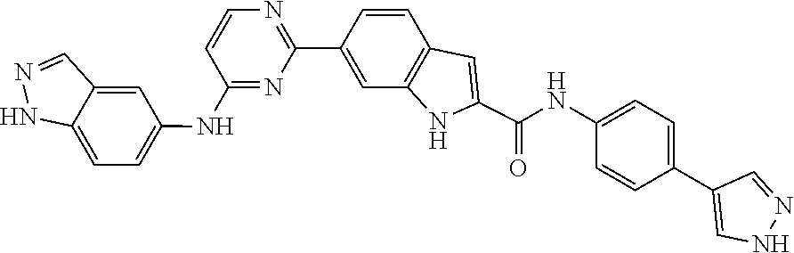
C1=CC(NC(C2=CC3=C(C=C(C4=NC=CC(NC5=CC=C6C(=C5)C=NN6)=N4)C=C3)N2)=O)=CC=C1C1=CNN=C1
